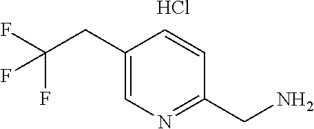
C1(CC(F)(F)F)=CN=C(CN)C=C1.Cl
